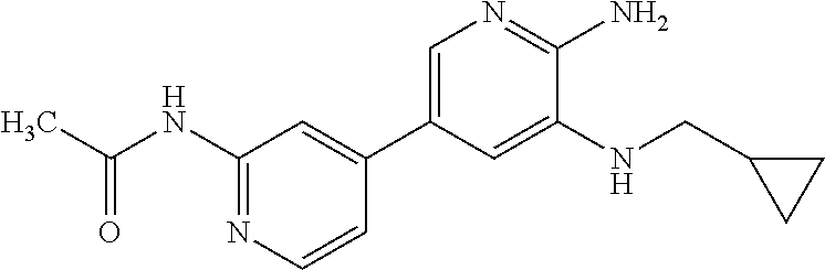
CC(NC1=NC=CC(C2=CN=C(N)C(NCC3CC3)=C2)=C1)=O
